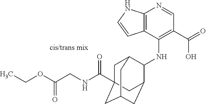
C12=C(C(NC3C4CC5CC(C(NCC(OCC)=O)=O)(CC3C5)C4)=C(C(=O)O)C=N1)C=CN2
